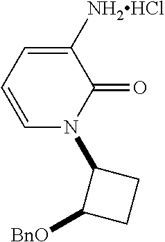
C1=C([NH2HCl])C(=O)N(C2C([BnO])CC2)C=C1
